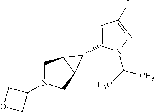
C1N(C2COC2)CC2C1C2C1=CC(I)=NN1C(C)C
